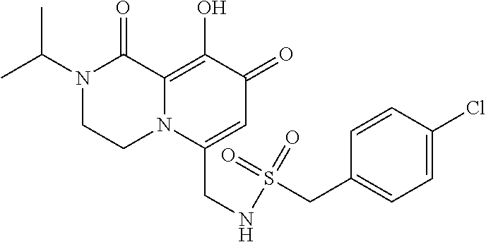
N1(C(C)C)CCN2C(=C(O)C(=O)C=C2CNS(=O)(=O)CC2=CC=C(Cl)C=C2)C1=O
